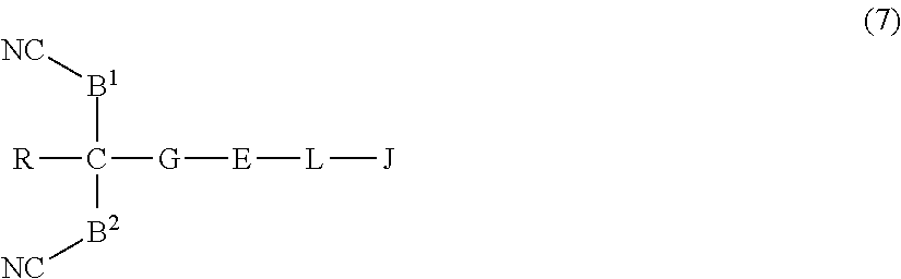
[R]C([G][E][L][J])([B1][NC])[B2][NC]
